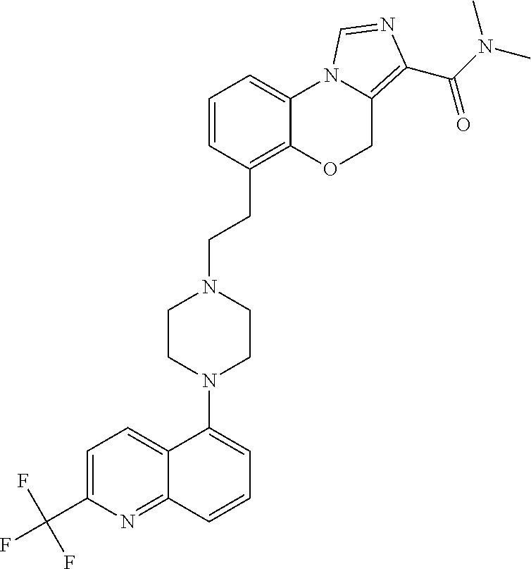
C1=C(C(F)(F)F)N=C2C(=C1)C(N1CCN(CCC3=C4C(=CC=C3)N3C(=C(C(N(C)C)=O)N=C3)CO4)CC1)=CC=C2
